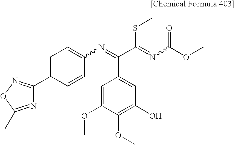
C1(C2=NOC(C)=N2)=CC=C(N=C(C(=NC(OC)=O)SC)C2=CC(O)=C(OC)C(OC)=C2)C=C1
